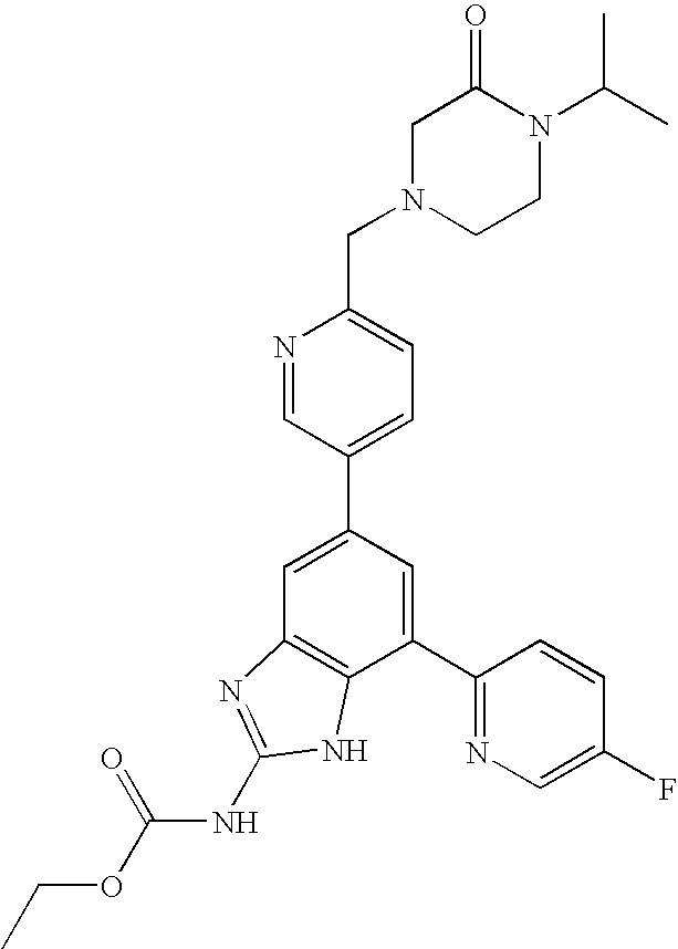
N1=CC(C2=CC3=C(C(C4=NC=C(F)C=C4)=C2)NC(NC(OCC)=O)=N3)=CC=C1CN1CCN(C(C)C)C(=O)C1
